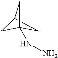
C1C2CC1(NN)C2
